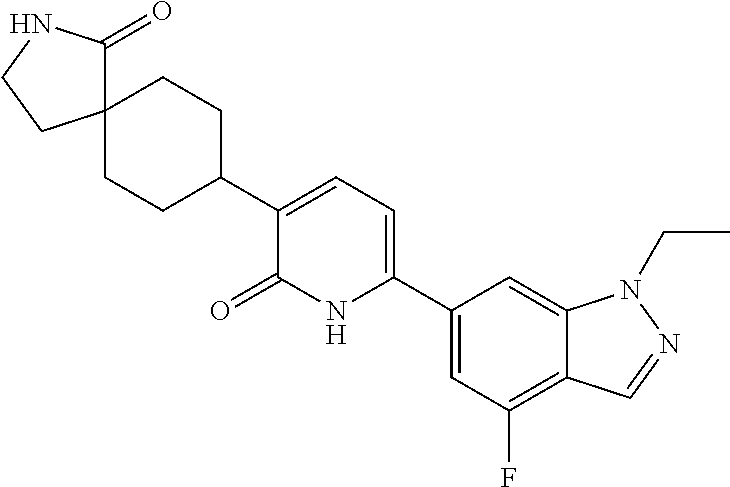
C1(C2CCC3(CC2)C(=O)NCC3)=CC=C(C2=CC(F)=C3C(=C2)N(CC)N=C3)NC1=O
